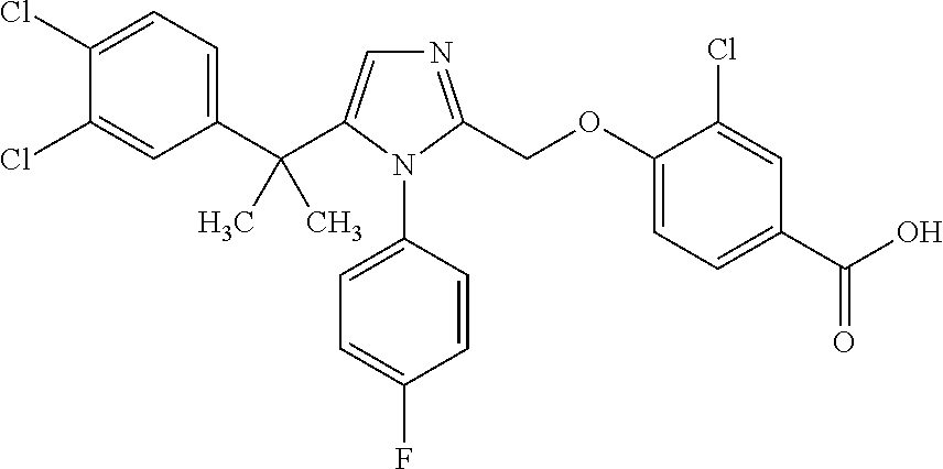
C1(Cl)=CC=C(C(C2=CN=C(COC3=CC=C(C(O)=O)C=C3Cl)N2C2=CC=C(F)C=C2)(C)C)C=C1Cl
